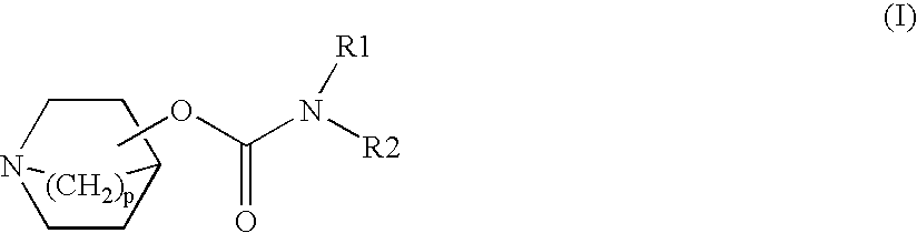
C1CC2[(CH2)p]N1CC2.COC(N([R2])[R1])=O
